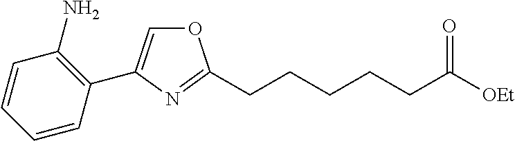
O1C=C(C2=C(N)C=CC=C2)N=C1CCCCCC([OEt])=O
